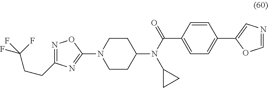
C1N(C2=NC(CCC(F)(F)F)=NO2)CCC(N(C(=O)C2=CC=C(C3=CN=CO3)C=C2)C2CC2)C1
